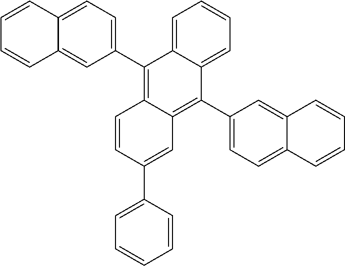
C1(C2=C3C(=C(C4=CC=C5C(=C4)C=CC=C5)C4=CC=CC=C24)C=C(C2=CC=CC=C2)C=C3)=CC=C2C(=C1)C=CC=C2
